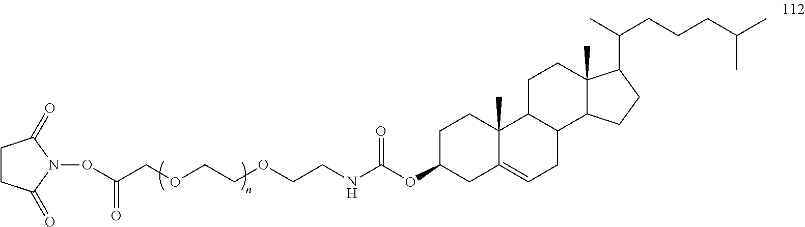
C(COCCOCCNC(OC1CC2=CCC3C(C2(C)CC1)CCC1(C)C3CCC1C(C)CCCC(C)C)=O)(=O)ON1C(=O)CCC1=O
